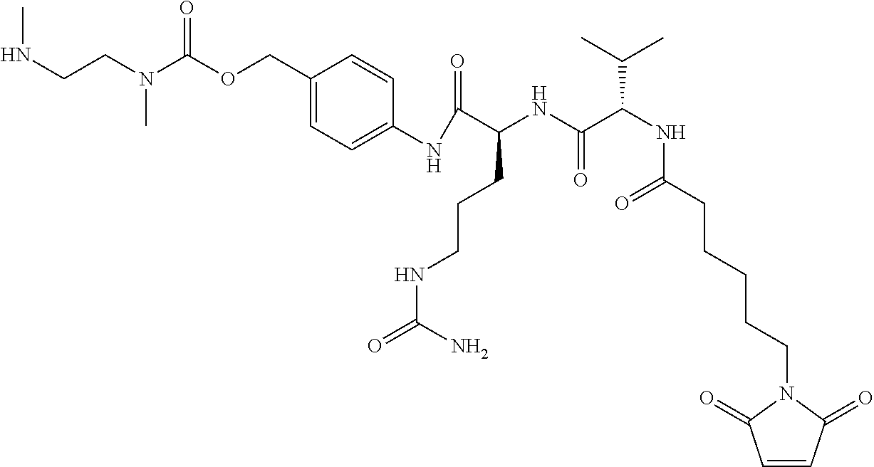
N(CCN(C(OCC1=CC=C(NC(C(NC(C(NC(CCCCCN2C(=O)C=CC2=O)=O)C(C)C)=O)CCCNC(=O)N)=O)C=C1)=O)C)C
